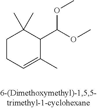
C1CC=C(C)C(C(OC)OC)C1(C)C
